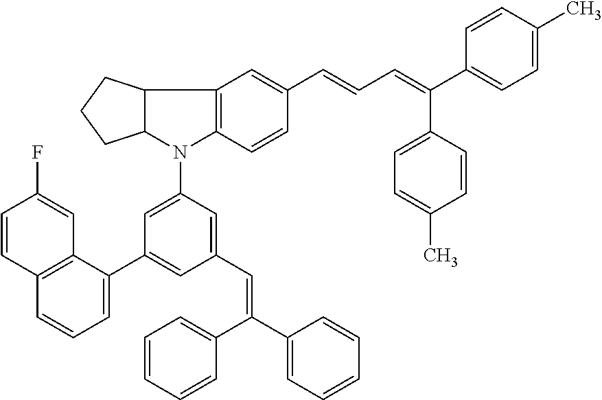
C12C(N(C3=CC(C4=CC=CC5=C4C=C(F)C=C5)=CC(C=C(C4=CC=CC=C4)C4=CC=CC=C4)=C3)C3=C1C=C(C=CC=C(C1=CC=C(C)C=C1)C1=CC=C(C)C=C1)C=C3)CCC2
